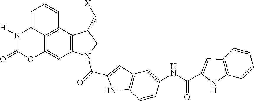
C12=C(C3=C4C(=C1)OC(=O)N([H])C4=CC=C3)C(C[X])CN2C(=O)C1=CC2=C(C=CC(NC(C3=CC4=C(C=CC=C4)N3)=O)=C2)N1
